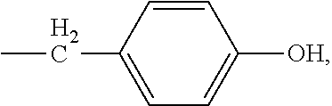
C1=C(CC)C=CC([OH])=C1
